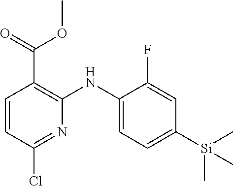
C1=CC(Cl)=NC(NC2=CC=C([Si](C)(C)C)C=C2F)=C1C(=O)OC
